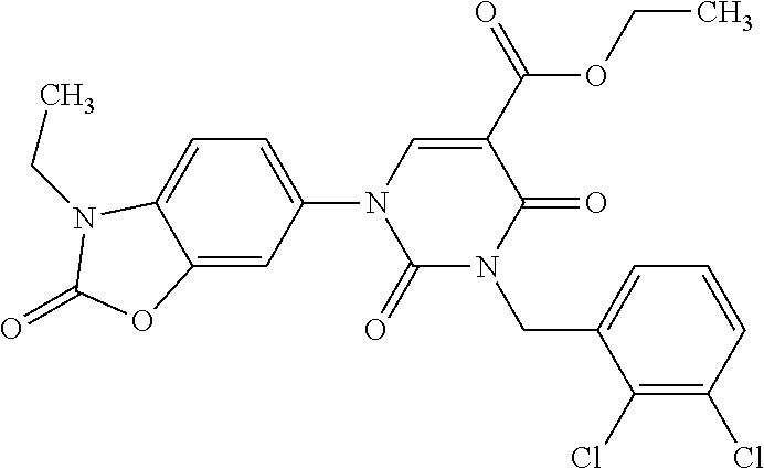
C12=CC(N3C(=O)N(CC4=CC=CC(Cl)=C4Cl)C(=O)C(C(OCC)=O)=C3)=CC=C1N(CC)C(=O)O2
